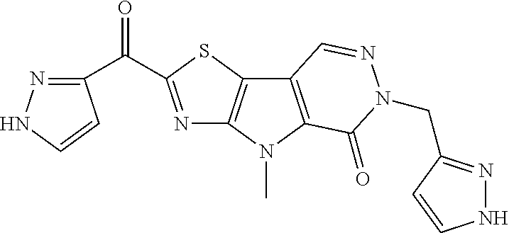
N1=C(C(C2=NNC=C2)=O)SC2=C1N(C)C1=C2C=NN(CC2=NNC=C2)C1=O
